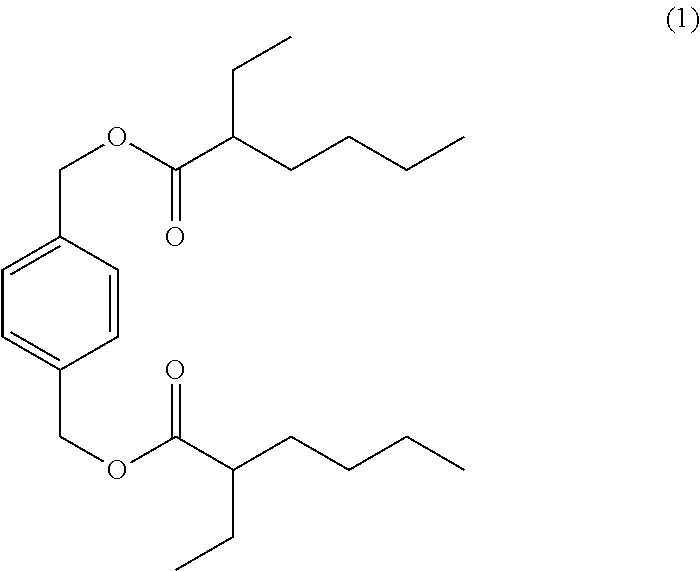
C1=CC(COC(C(CCCC)CC)=O)=CC=C1COC(C(CCCC)CC)=O
